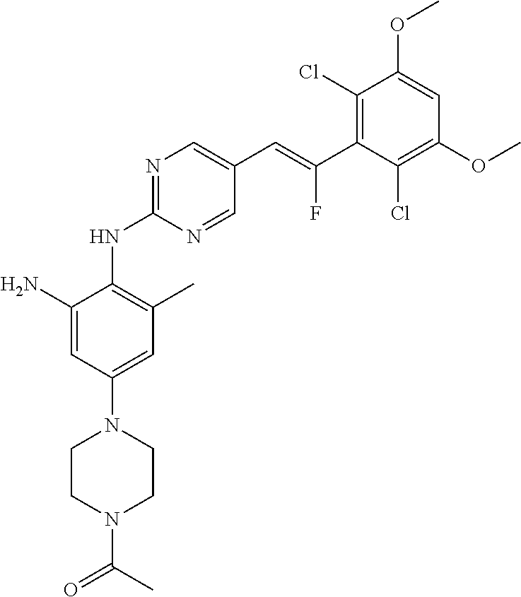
C1(Cl)=C(C(=CC2=CN=C(NC3=C(C)C=C(N4CCN(C(C)=O)CC4)C=C3N)N=C2)F)C(Cl)=C(OC)C=C1OC
